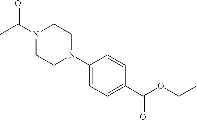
C1(N2CCN(C(=O)C)CC2)=CC=C(C(OCC)=O)C=C1
